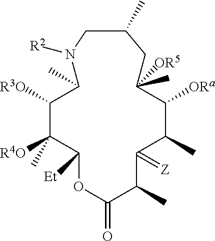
C1(C)C([R3O])C([R4O])(C)C([Et])OC(=O)C(C)C(=[Z])C(C)C([ORa])C(C)([OR5])CC(C)CN1[R2]
